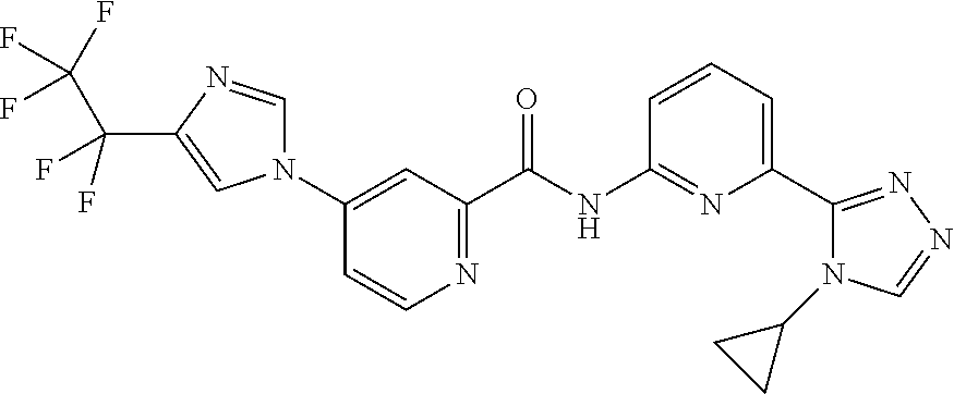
N1(C2=CC(C(NC3=NC(C4=NN=CN4C4CC4)=CC=C3)=O)=NC=C2)C=NC(C(F)(C(F)(F)F)F)=C1
